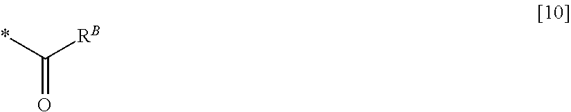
O=C(*)[RB]
